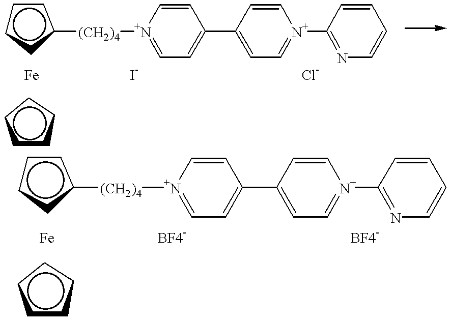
C1ccc([(CH2)4][N+]2=CC=C(C3=CC=[N+](C4=NC=CC=C4)C=C3)C=C2)c1.c1cccc1.c1ccc([(CH2)4][N+]2=CC=C(C3=CC=[N+](C4=NC=CC=C4)C=C3)C=C2)c1.c1cccc1
